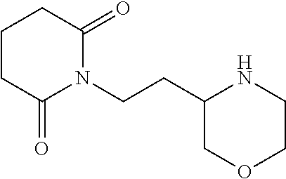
C(CN1C(=O)CCCC1=O)C1COCCN1
